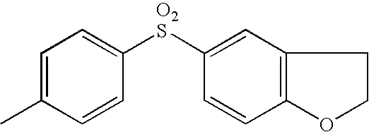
C1([O2S]C2=CC3=C(C=C2)OCC3)=CC=C(C)C=C1
